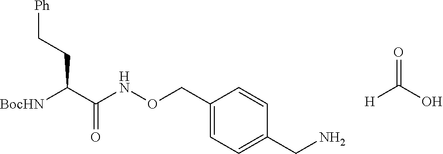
C(CC(C(NOCC1=CC=C(CN)C=C1)=O)[BocHN])[Ph].[H]C(O)=O
